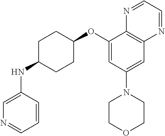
C1=CC(NC2CCC(OC3=CC(N4CCOCC4)=CC4=C3N=CC=N4)CC2)=CN=C1
